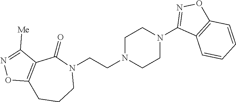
N1(CCN2CCN(C3=NOC4=C3C=CC=C4)CC2)C(=O)C2=C(CCC1)ON=C2[Me]
